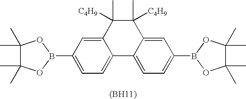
C12=CC=C(B3OC(C)(C)C(C)(C)O3)C=C1C(C)([C4H9])C(C)([C4H9])C1=CC(B3OC(C)(C)C(C)(C)O3)=CC=C21.[(BH11)]
